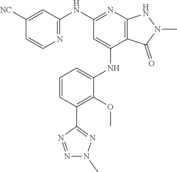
N(C1=NC2=C(C(NC3=CC=CC(C4=NN(C)N=N4)=C3OC)=C1)C(=O)N(C)N2)C1=NC=CC([NC])=C1
